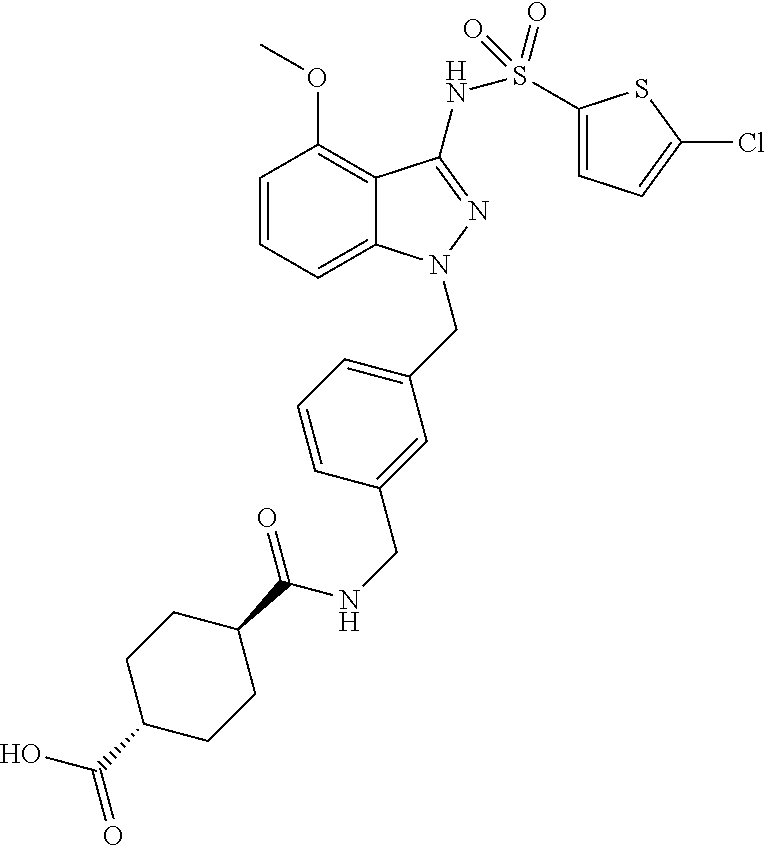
C1=CC=C2C(=C1OC)C(NS(=O)(=O)C1=CC=C(Cl)S1)=NN2CC1=CC=CC(CNC(C2CCC(C(O)=O)CC2)=O)=C1
